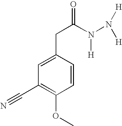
C1=C(CC(N(N([H])[H])[H])=O)C=CC(OC)=C1C#N
